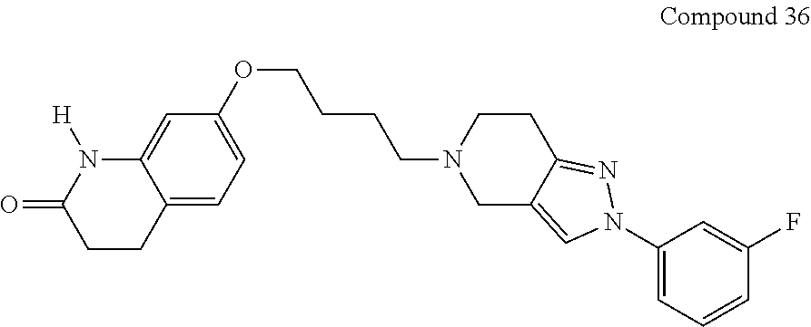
C1CC2=CC=C(OCCCCN3CC4=CN(C5=CC=CC(F)=C5)N=C4CC3)C=C2N([H])C1=O
